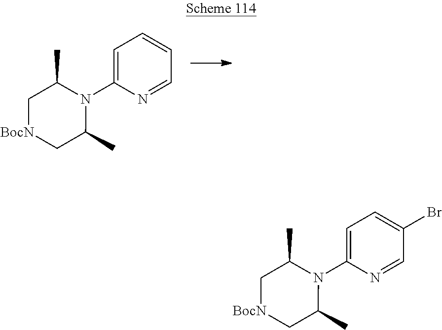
C1=C(N2C(C)C[BocN]CC2C)N=CC=C1.C1=C(N2C(C)C[BocN]CC2C)N=CC(Br)=C1
